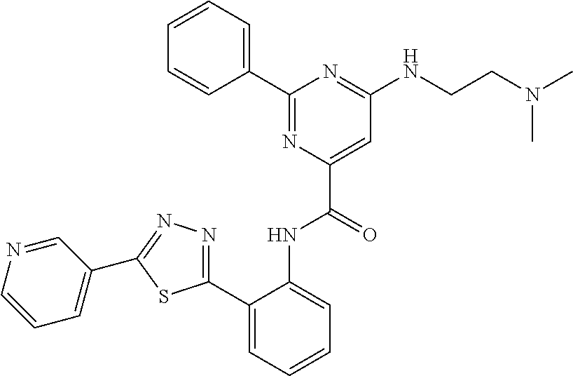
C1(C2=CC=CC=C2NC(C2=CC(NCCN(C)C)=NC(C3=CC=CC=C3)=N2)=O)=NN=C(C2=CC=CN=C2)S1
